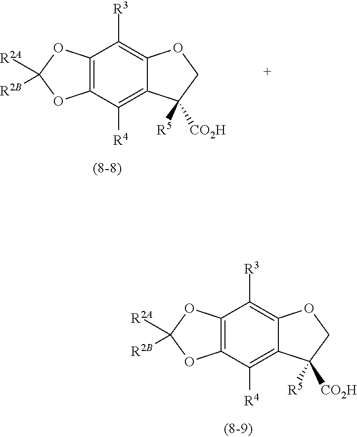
C12=C(C([R4])=C3C(=C1[R3])OCC3([R5])[CO2H])OC([R2B])([R2A])O2.C12=C(C([R4])=C3C(=C1[R3])OCC3([R5])[CO2H])OC([R2B])([R2A])O2
